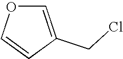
C1=C(CCl)C=CO1
